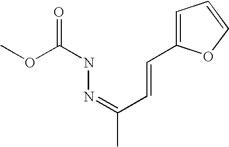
C1=C(C=CC(C)=NNC(=O)OC)OC=C1
